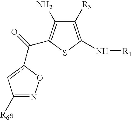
C1([R3])=C(N[R1])SC(C(=O)C2=CC([R6a])=NO2)=C1N
